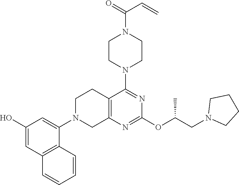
C12=C(C=CC=C1)C(N1CCC3=C(N=C(OC(CN4CCCC4)C)N=C3N3CCN(C(=O)C=C)CC3)C1)=CC(O)=C2
